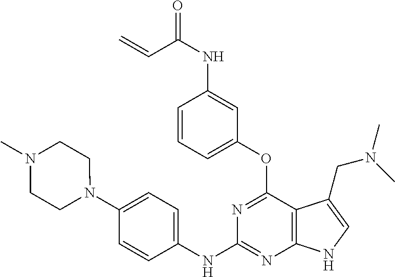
O=C(NC1=CC(OC2=NC(NC3=CC=C(N4CCN(C)CC4)C=C3)=NC3=C2C(CN(C)C)=CN3)=CC=C1)C=C
